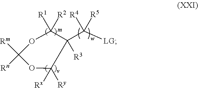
O1C([R1])([R2])C(C([LG])([R5])[R4])([R3])C([Rx])([Ry])OC1([Rm])[Rn]
